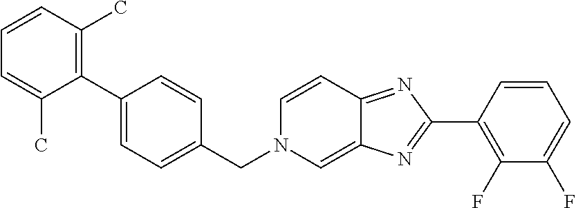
C1=CC(C)=C(C2=CC=C(CN3C=C4C(=NC(C5=C(F)C(F)=CC=C5)=N4)C=C3)C=C2)C(C)=C1
